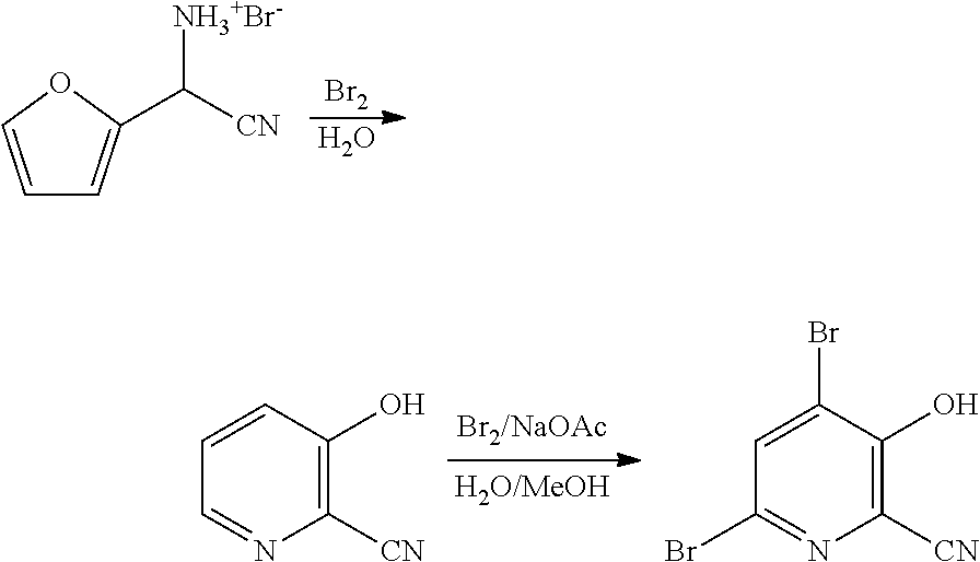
C1=COC(C([CN])[NH3+Br-])=C1.[Br2].O.C1=C(Br)C(O)=C([CN])N=C1Br.C1=CC(O)=C([CN])N=C1
